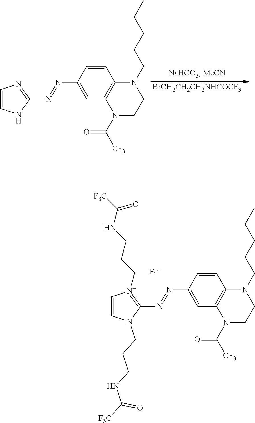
C1=CNC(N=NC2=CC3=C(C=C2)N(CCCCC)CCN3C(=O)[CF3])=N1.[BrCH2CH2CH2NHCOCF3].C1=CN(CCCNC([F3C])=O)C(N=NC2=CC3=C(C=C2)N(CCCCC)CCN3C(=O)[CF3])=[N+]1CCCNC([F3C])=O.[Br-]
